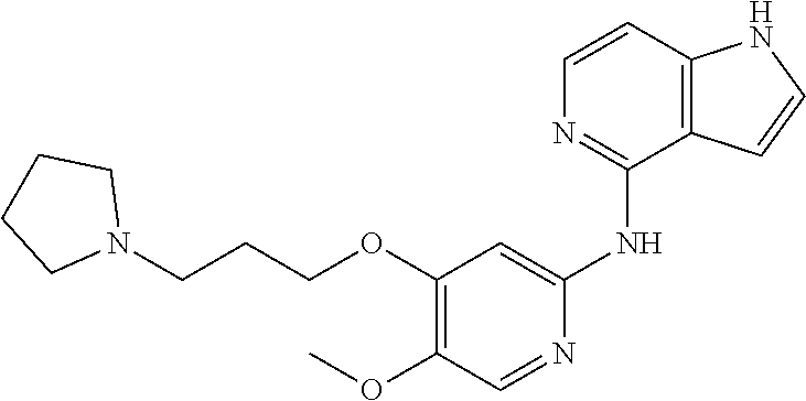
N(C1=CC(OCCCN2CCCC2)=C(OC)C=N1)C1=NC=CC2=C1C=CN2
